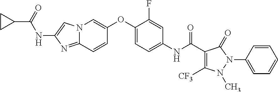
N12C(=NC(NC(=O)C3CC3)=C1)C=CC(OC1=CC=C(NC(=O)C3=C([CF3])N(C)N(C4=CC=CC=C4)C3=O)C=C1F)=C2
